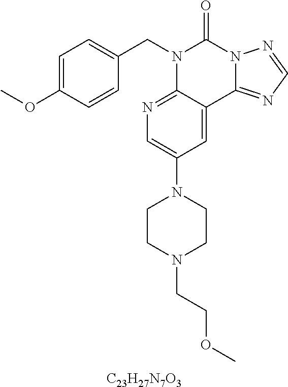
[C23H27N7O3].C1=C(OC)C=CC(CN2C3=NC=C(N4CCN(CCOC)CC4)C=C3C3=NC=NN3C2=O)=C1
